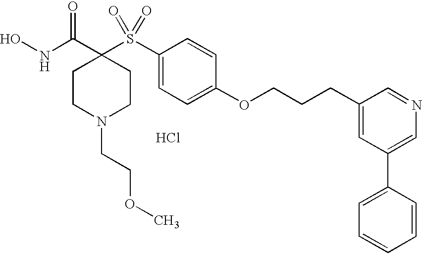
N(C(C1(S(C2=CC=C(OCCCC3=CC(C4=CC=CC=C4)=CN=C3)C=C2)(=O)=O)CCN(CCOC)CC1)=O)O.Cl
